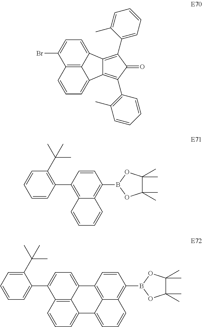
C1(Br)=CC=C2C3=C1C=CC=C3C1=C(C3=C(C)C=CC=C3)C(=O)C(C3=CC=CC=C3C)=C21.C1(C2=C3C(=C(B4OC(C)(C)C(C)(C)O4)C=C2)C=CC=C3)=C(C(C)(C)C)C=CC=C1.C1(C2=CC=C3C4=C2C=CC=C4C2=CC=CC4=C(B5OC(C)(C)C(C)(C)O5)C=CC3=C24)=CC=CC=C1C(C)(C)C
